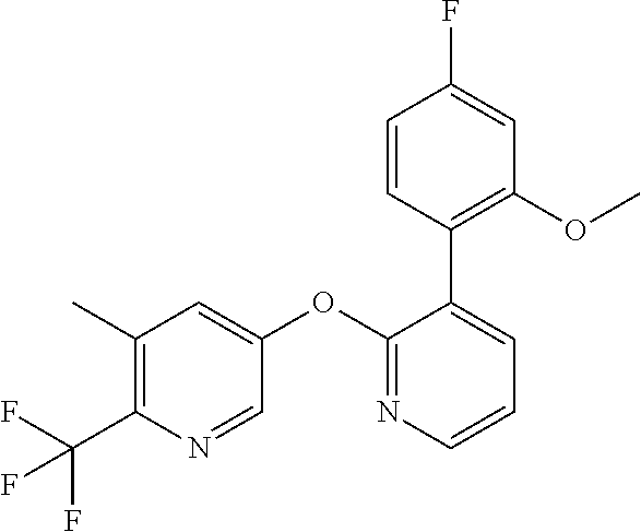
C1(C(F)(F)F)=C(C)C=C(OC2=NC=CC=C2C2=C(OC)C=C(F)C=C2)C=N1
